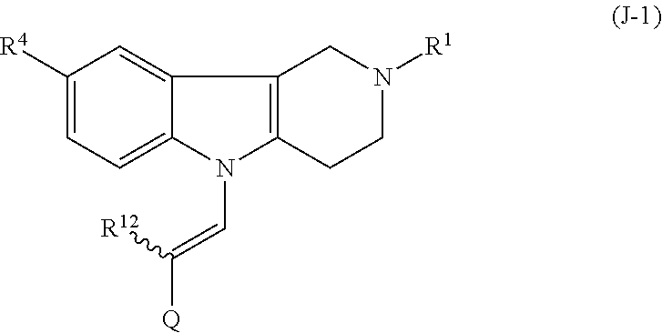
C1([R4])=CC=C2C(=C1)C1=C(N2C=C([Q])[R12])CCN([R1])C1
